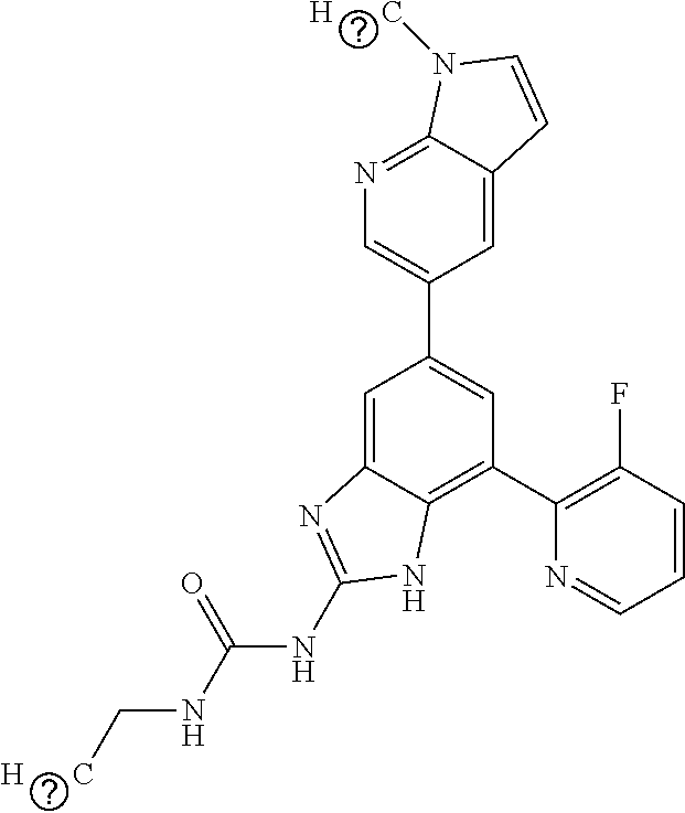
C1=C2C(=NC=C1C1=CC(C3=C(F)C=CC=N3)=C3C(=C1)N=C(NC(NC[H      C])=O)N3)N([H      C])C=C2
